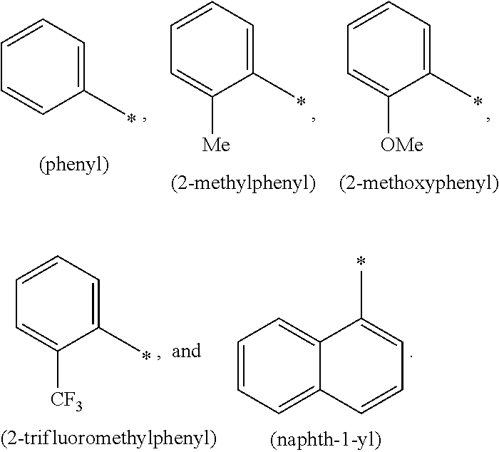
C1(C)=CC=CC=C1.C1(C)=CC=CC=C1[Me].C1(C)=CC=CC=C1[OMe].C1=CC=C2C(=C1)C=CC=C2C.C1(C)=CC=CC=C1[CF3]
